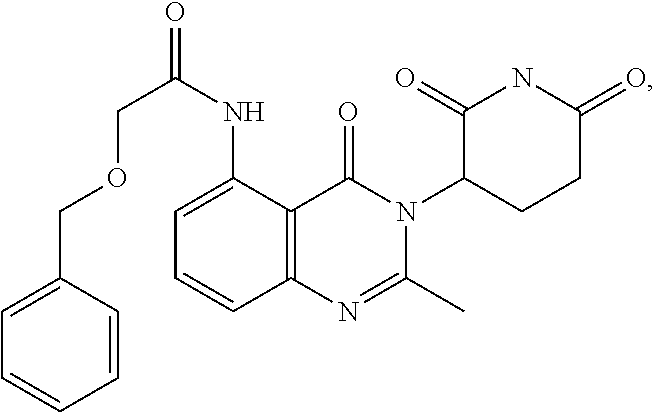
C12=C(C(NC(COCC3=CC=CC=C3)=O)=CC=C1)C(=O)N(C1CCC(=O)NC1=O)C(C)=N2
